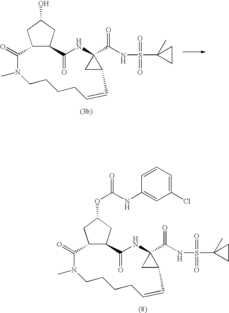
C12C(CC(O)C1)C(=O)NC1(C(NS(=O)(=O)C3(C)CC3)=O)CC1C=CCCCCN(C)C2=O.C12C(CC(OC(NC3=CC(Cl)=CC=C3)=O)C1)C(=O)NC1(C(NS(=O)(=O)C3(C)CC3)=O)CC1C=CCCCCN(C)C2=O
